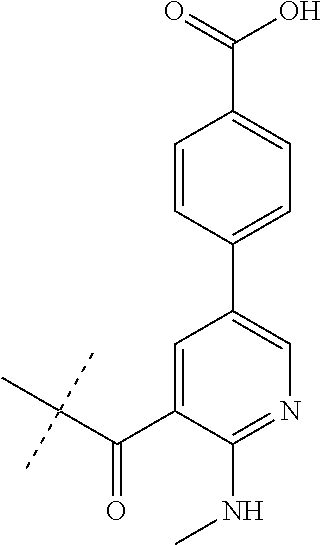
C1=C(C(C(C)(C)C)=O)C(NC)=NC=C1C1=CC=C(C(O)=O)C=C1
